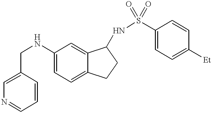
C1(CNC2=CC=C3C(=C2)C(NS(C2=CC=C([Et])C=C2)(=O)=O)CC3)=CN=CC=C1
